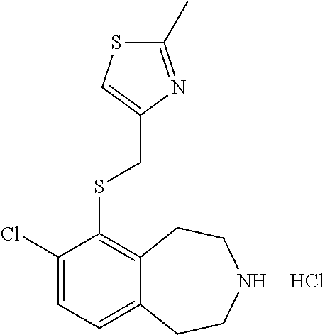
C1(Cl)=CC=C2C(=C1SCC1=CSC(C)=N1)CCNCC2.Cl
